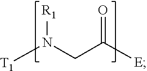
N([R1])([T1])CC(=O)[E]
